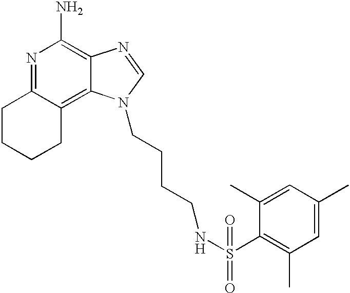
N1=C2C(=C3C(=C1N)N=CN3CCCCNS(C1=C(C)C=C(C)C=C1C)(=O)=O)CCCC2
